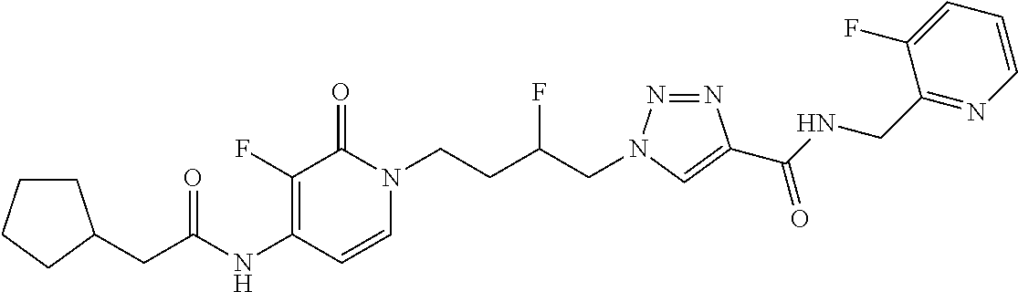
C1(NC(=O)CC2CCCC2)=C(F)C(=O)N(CCC(CN2N=NC(C(NCC3=NC=CC=C3F)=O)=C2)F)C=C1
